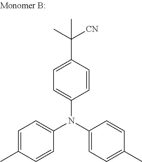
C1=CC(C(C)([CN])C)=CC=C1N(C1=CC=C(C)C=C1)C1=CC=C(C)C=C1
